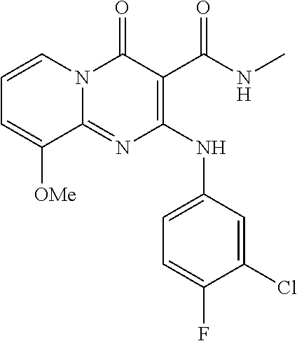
C1=CN2C(=NC(NC3=CC=C(F)C(Cl)=C3)=C(C(NC)=O)C2=O)C([OMe])=C1
